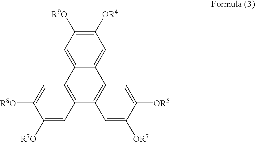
C1=C2C(=CC([OR4])=C1[R9O])C1=C(C3=C2C=C([R8O])C([R7O])=C3)C=C([OR7])C([OR5])=C1
